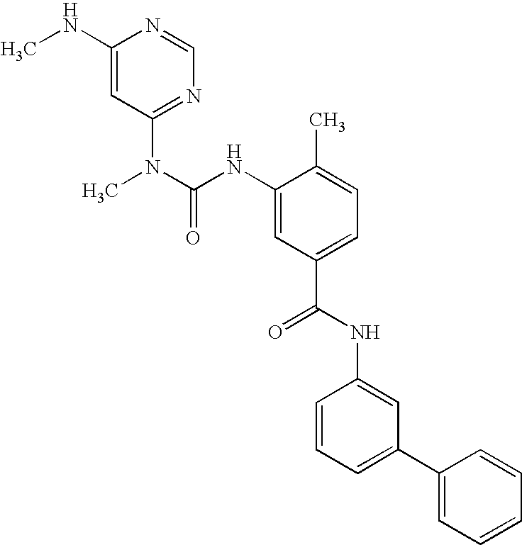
C1(NC)=CC(N(C)C(NC2=CC(C(=O)NC3=CC(C4=CC=CC=C4)=CC=C3)=CC=C2C)=O)=NC=N1
